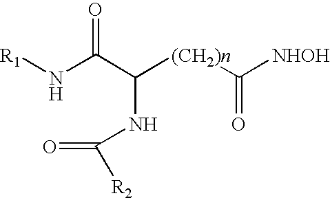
N(C(C(NC(=O)[R2])[(CH2)n]C([NHOH])=O)=O)[R1]
